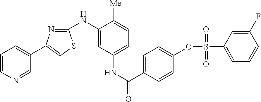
C1=CN=CC(C2=CSC(NC3=CC(NC(C4=CC=C(OS(C5=CC=CC(F)=C5)(=O)=O)C=C4)=O)=CC=C3[Me])=N2)=C1
